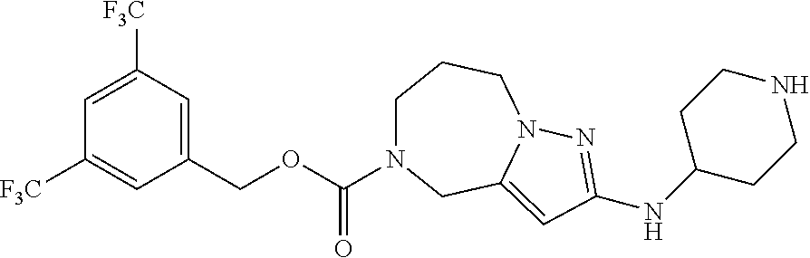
C1(COC(=O)N2CCCN3C(=CC(NC4CCNCC4)=N3)C2)=CC([F3C])=CC([F3C])=C1
